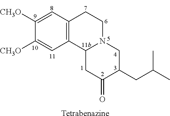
C1=C([CH3O])C([CH3O])=CC2=C1CCN1C2CC(=O)C(CC(C)C)C1.[Tetrabenazine]
